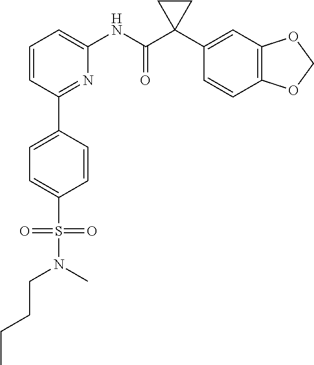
C1=CC(C2=CC=C(S(N(C)CCCC)(=O)=O)C=C2)=NC(NC(C2(C3=CC4=C(C=C3)OCO4)CC2)=O)=C1
